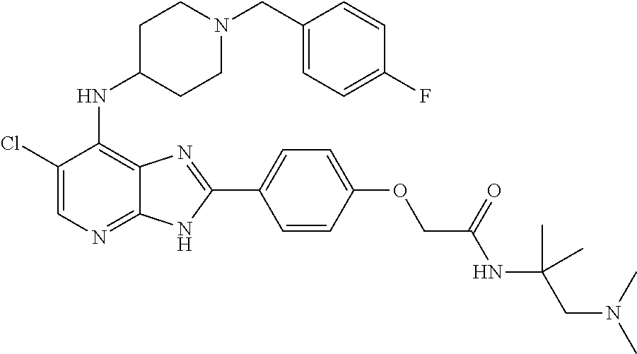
C1(Cl)=CN=C2C(=C1NC1CCN(CC3=CC=C(F)C=C3)CC1)N=C(C1=CC=C(OCC(NC(CN(C)C)(C)C)=O)C=C1)N2
